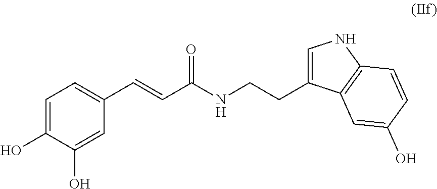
C1=C(O)C(O)=CC(C=CC(NCCC2=CNC3=C2C=C(O)C=C3)=O)=C1
